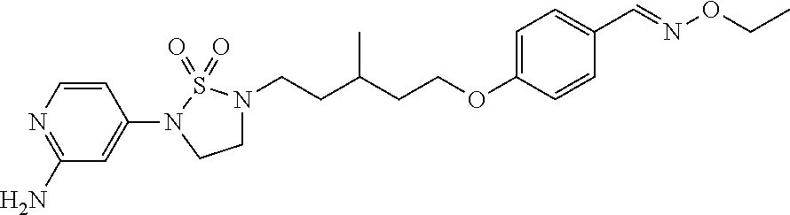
C1CN(CCC(CCOC2=CC=C(C=NOCC)C=C2)C)S(=O)(=O)N1C1=CC(N)=NC=C1
